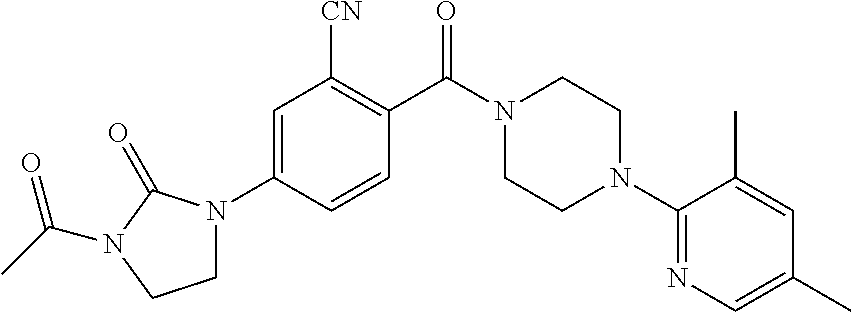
C1=C(N2CCN(C(C)=O)C2=O)C=CC(C(N2CCN(C3=NC=C(C)C=C3C)CC2)=O)=C1[CN]
